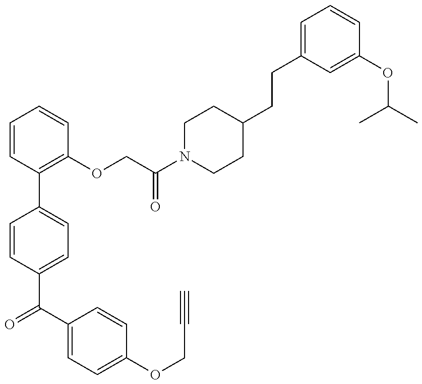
C1=CC(C(C2=CC=C(OCC#C)C=C2)=O)=CC=C1C1=C(OCC(N2CCC(CCC3=CC=CC(OC(C)C)=C3)CC2)=O)C=CC=C1
